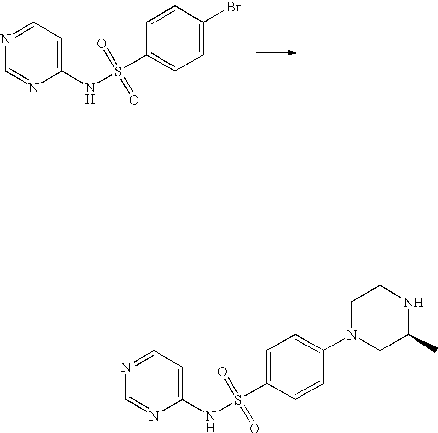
N(S(=O)(C1=CC=C(N2CC(C)NCC2)C=C1)=O)C1=CC=NC=N1.N(S(=O)(C1=CC=C(Br)C=C1)=O)C1=CC=NC=N1
